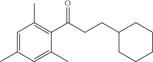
C1=C(C)C=C(C)C(C(CCC2CCCCC2)=O)=C1C
